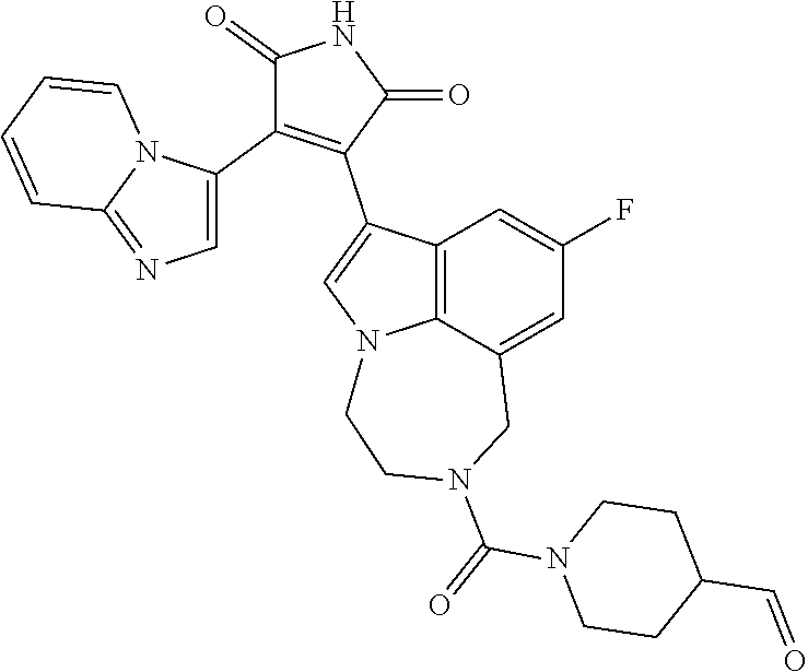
C1(C2=CN=C3N2C=CC=C3)=C(C2=CN3C4=C2C=C(F)C=C4CN(C(=O)N2CCC(C=O)CC2)CC3)C(=O)NC1=O
